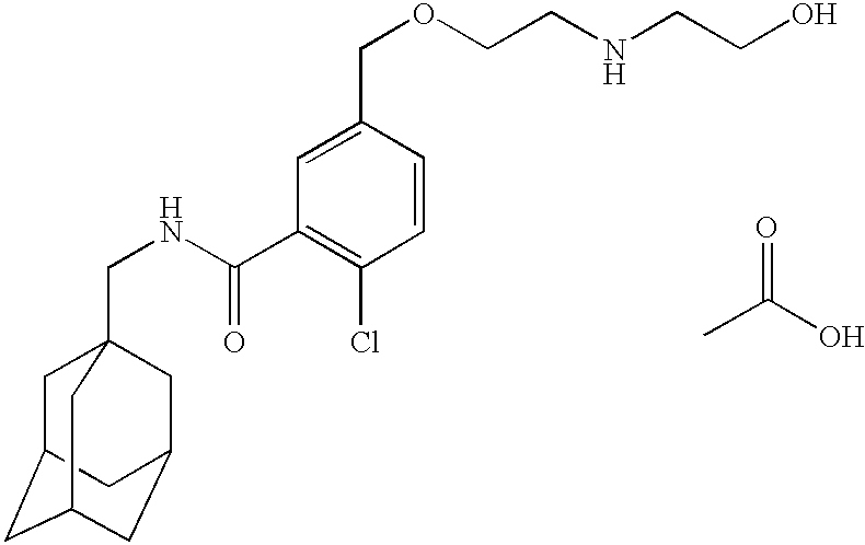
C1C2CC3CC(CC1(CNC(C1=C(Cl)C=CC(COCCNCCO)=C1)=O)C3)C2.CC(O)=O
